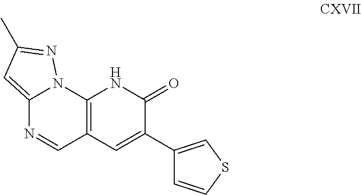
C12=C(C=C(C3=CSC=C3)C(=O)N1)C=NC1=CC(C)=NN21
